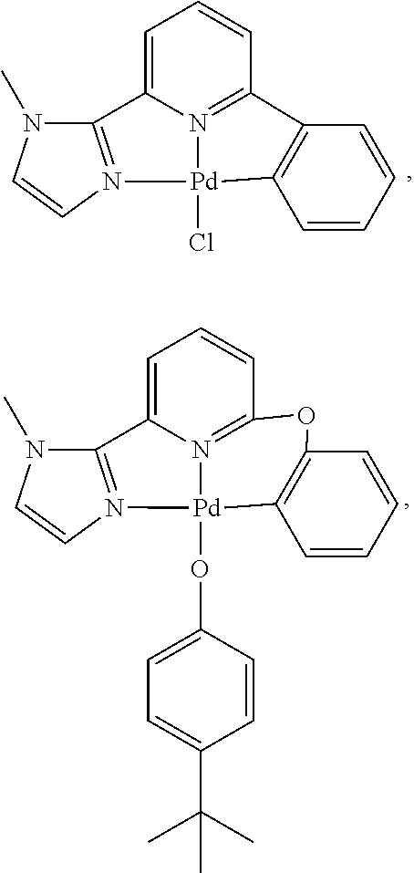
C1=C2N3=C(C=C1)C1=C(C=CC=C1)[Pd]3(Cl)N1=C2N(C)C=C1.C1=C2N3=C(C=C1)OC1=C(C=CC=C1)[Pd]3(OC1=CC=C(C(C)(C)C)C=C1)N1=C2N(C)C=C1
